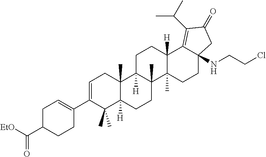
C1C(C([EtO])=O)CCC(C2=CCC3(C)C([H])(C2(C)C)CCC2(C)C3([H])CCC3([H])C2(C)CCC2(NCCCl)C3=C(C(C)C)C(=O)C2)=C1
